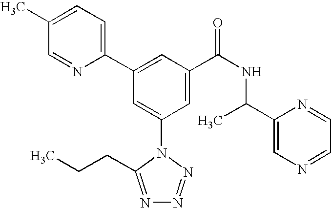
C1(C2=CC(C(NC(C3=CN=CC=N3)C)=O)=CC(N3C(CCC)=NN=N3)=C2)=CC=C(C)C=N1
